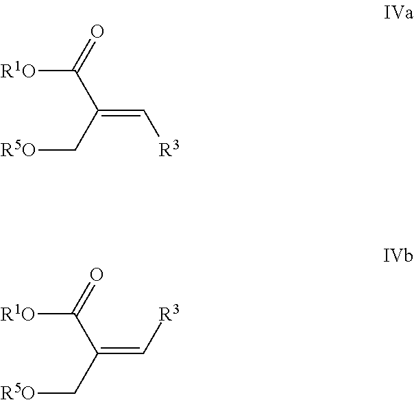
[R1O]C(C(=C[R3])C[R5O])=O.[R1O]C(C(=C[R3])C[R5O])=O
